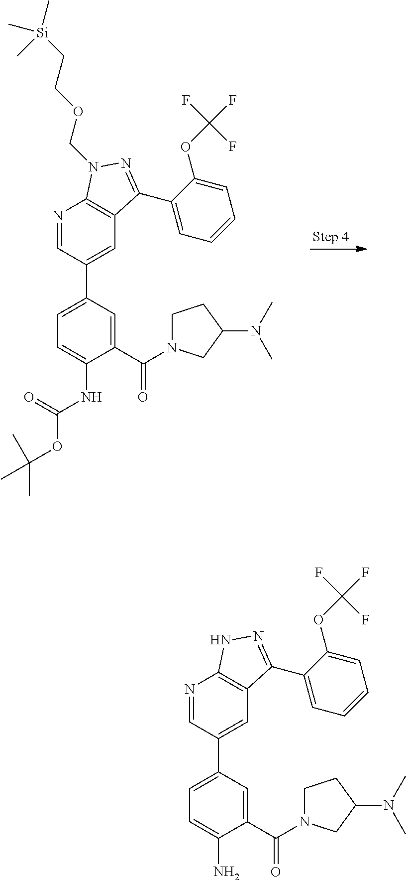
N1=CC(C2=CC=C(NC(OC(C)(C)C)=O)C(C(=O)N3CCC(N(C)C)C3)=C2)=CC2=C1N(COCC[Si](C)(C)C)N=C2C1=CC=CC=C1OC(F)(F)F.N1=CC(C2=CC=C(N)C(C(=O)N3CCC(N(C)C)C3)=C2)=CC2=C1NN=C2C1=CC=CC=C1OC(F)(F)F
